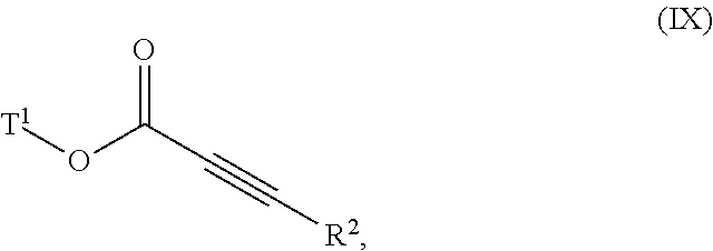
[T1]OC(C#C[R2])=O
